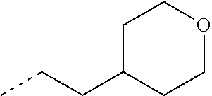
CCCC1CCOCC1
